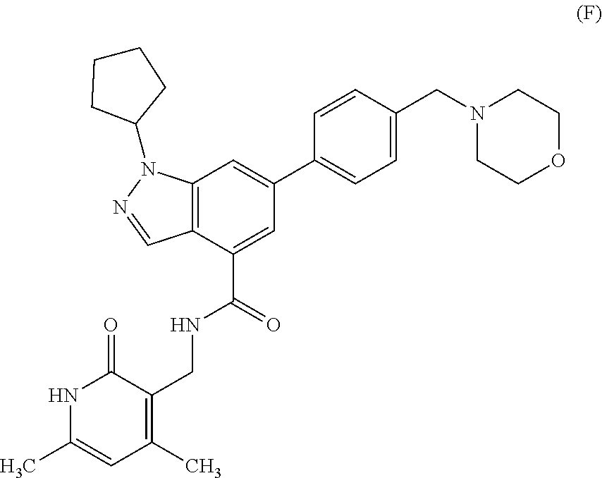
N1C(C)=CC(C)=C(CNC(C2=CC(C3=CC=C(CN4CCOCC4)C=C3)=CC3=C2C=NN3C2CCCC2)=O)C1=O
